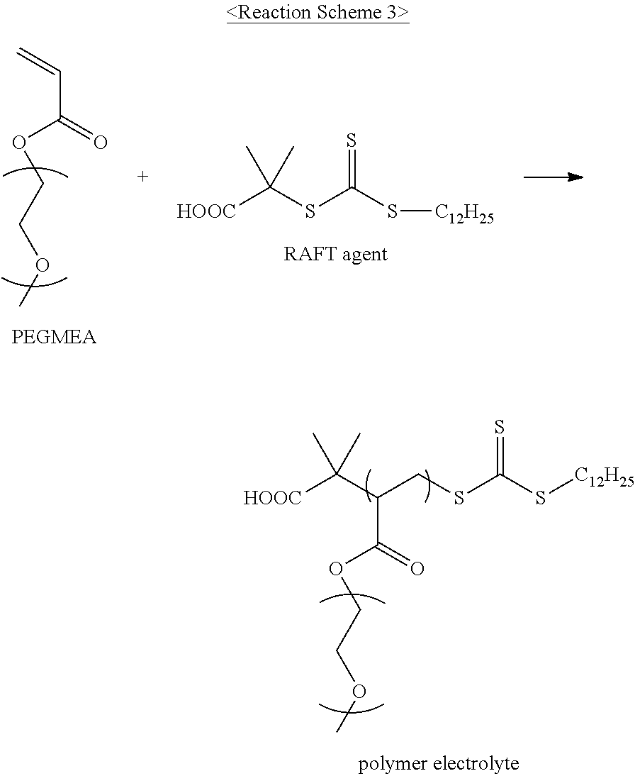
C(SC(S[C12H25])=S)C(C([HOOC])(C)C)C(=O)OCCOC.O=C(OCCOC)C=C.[RAFT agent].[HOOC]C(SC(=S)S[C12H25])(C)C
